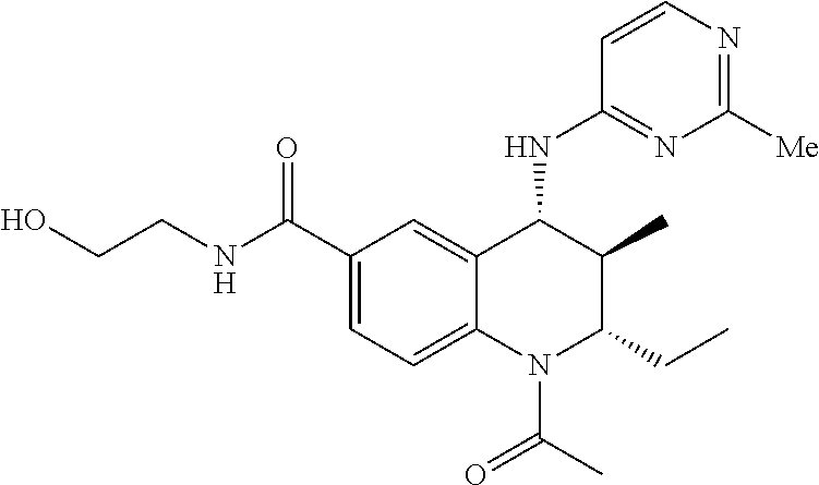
C1(C(=O)NCCO)=CC=C2C(=C1)C(NC1=NC([Me])=NC=C1)C(C)C(CC)N2C(C)=O
